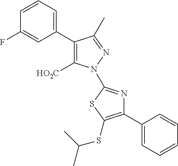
C1(C2=CC=CC(F)=C2)=C([HO2C])N(C2=NC(C3=CC=CC=C3)=C(SC(C)C)S2)N=C1C
